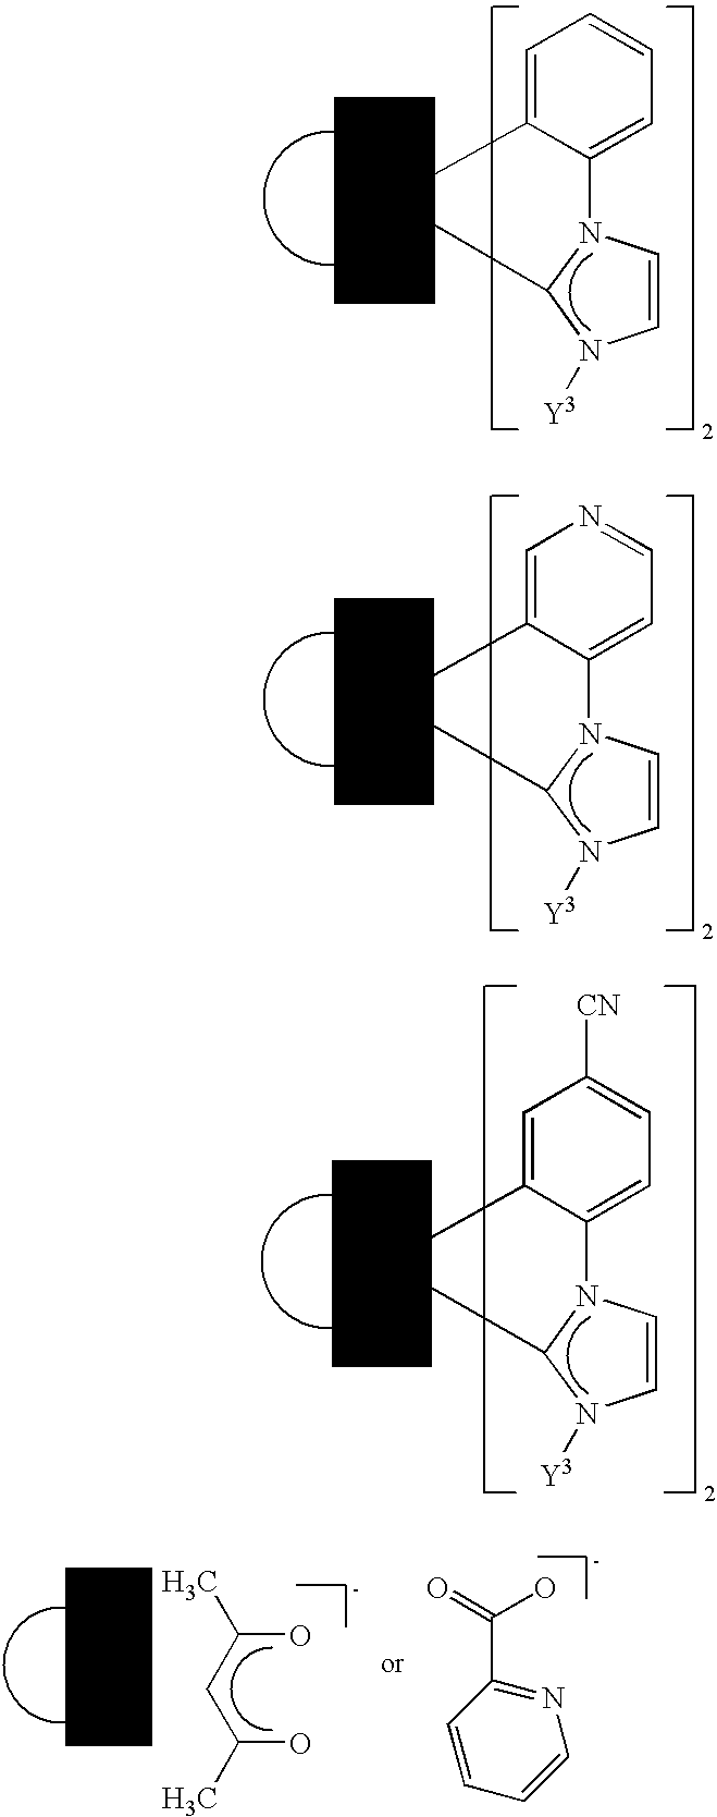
C1=CN2C(N1[Y3])[Ir]([Z1])([Z2])C1=CC=CC=C21.C1=CN2C(N1[Y3])[Ir]([Z1])([Z2])C1=CN=CC=C21.C1=CN2C(N1[Y3])[Ir]([Z1])([Z2])C1=CC([CN])=CC=C21.C(O)(C)CC(O)C.C(=O)(O)C1=NC=CC=C1
